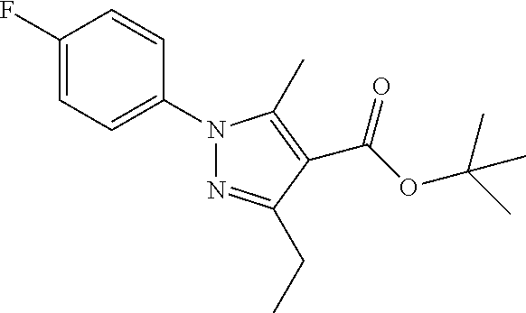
C(OC(C)(C)C)(=O)C1=C(C)N(C2=CC=C(F)C=C2)N=C1CC
